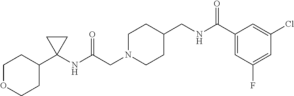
C1N(CC(NC2(C3CCOCC3)CC2)=O)CCC(CNC(C2=CC(F)=CC(Cl)=C2)=O)C1
